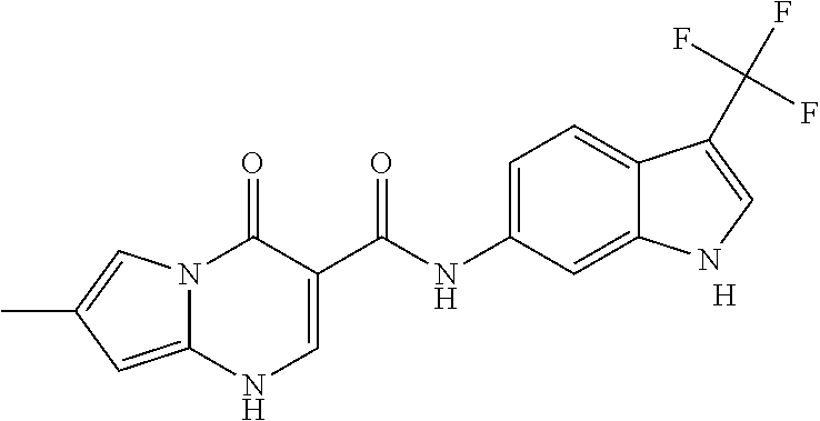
C12=CC=C(NC(C3=CNC4=CC(C)=CN4C3=O)=O)C=C1NC=C2C(F)(F)F.[H]
